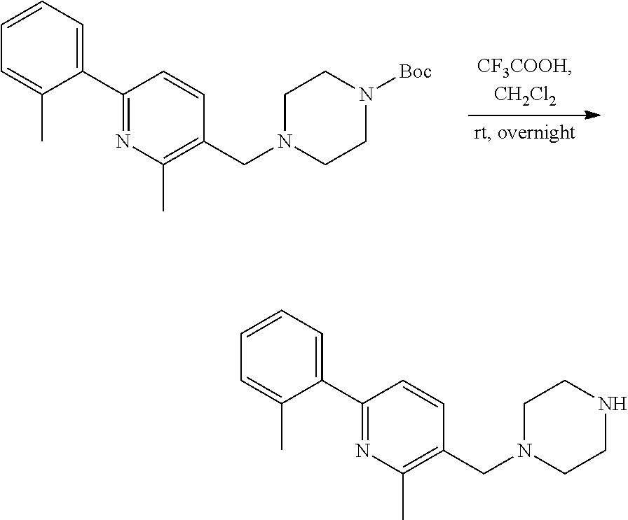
C1(C2=CC=CC=C2C)=NC(C)=C(CN2CCN([Boc])CC2)C=C1.C1(C2=CC=CC=C2C)=NC(C)=C(CN2CCNCC2)C=C1
